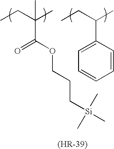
CCC(C)(C(OCCC[Si](C)(C)C)=O)C.CCC(C)C1=CC=CC=C1
